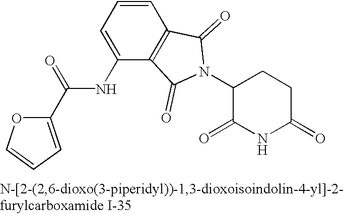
C1=CC=C(NC(=O)C2=CC=CO2)C2=C1C(=O)N(C1C(=O)NC(=O)CC1)C2=O
